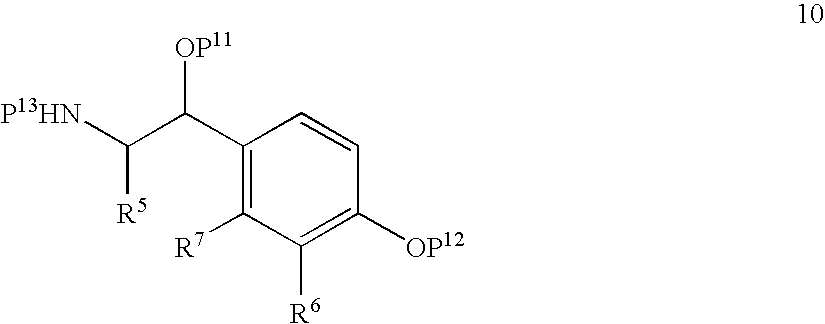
[P13HN]C(C(C1=C([R7])C([R6])=C([OP12])C=C1)[OP11])[R5]
